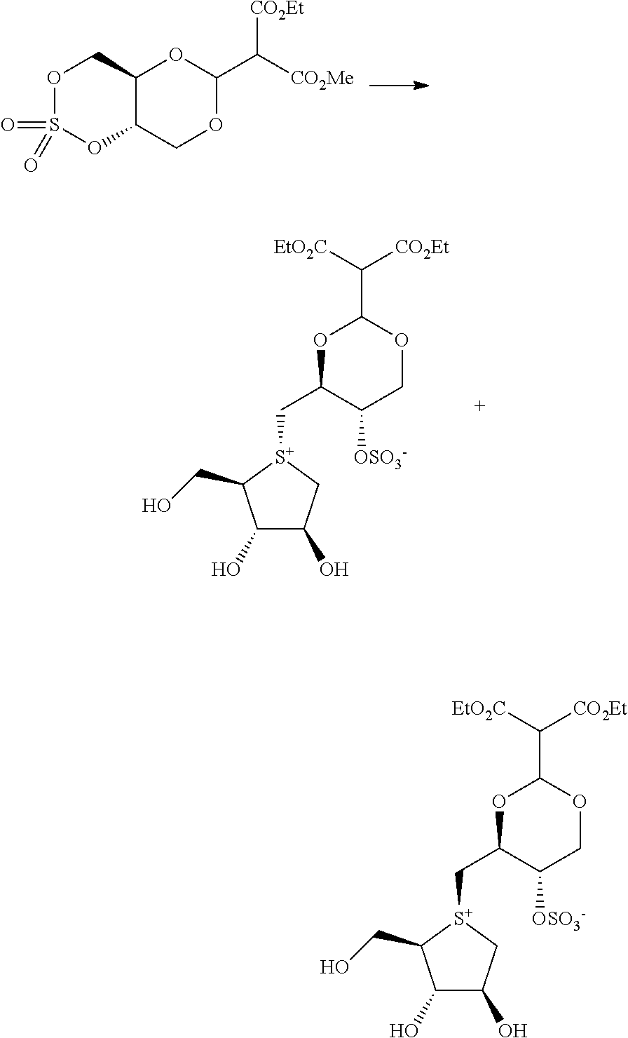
O1S(=O)(=O)OC2C(C1)OC(C([CO2Me])[CO2Et])OC2.C1(O)C(O)C[S+](CC2C([OSO3-])COC(C([EtO2C])[CO2Et])O2)C1CO.C1(O)C(O)C[S+](CC2C([OSO3-])COC(C([EtO2C])[CO2Et])O2)C1CO
